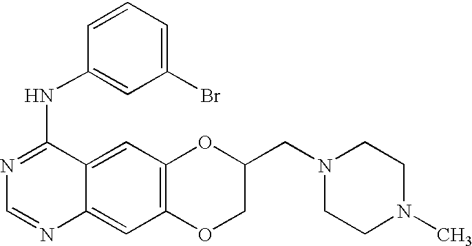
C1=NC2=CC3=C(C=C2C(NC2=CC(Br)=CC=C2)=N1)OC(CN1CCN(C)CC1)CO3
